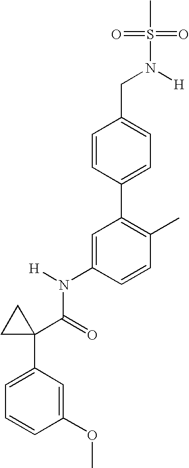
C1=C(N(C(C2(C3=CC=CC(OC)=C3)CC2)=O)[H])C=CC(C)=C1C1=CC=C(CN([H])S(C)(=O)=O)C=C1
